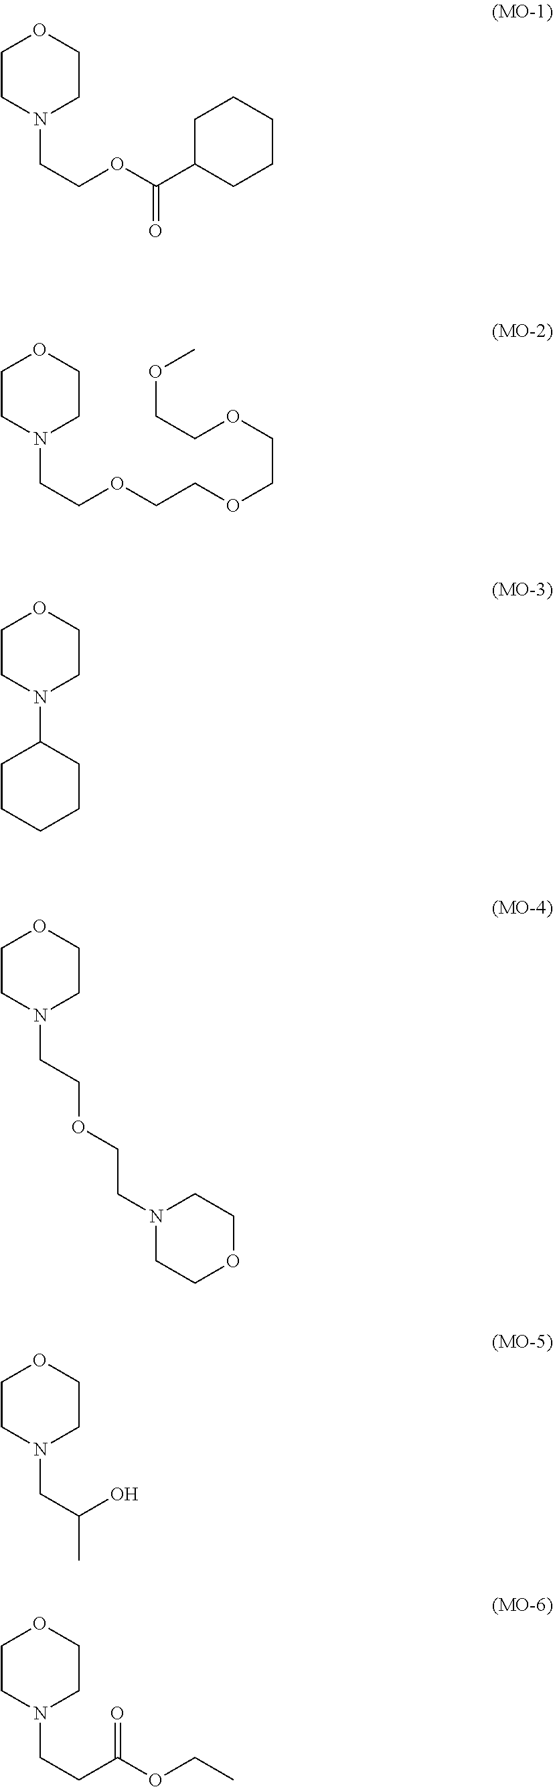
C1CN(CCOC(C2CCCCC2)=O)CCO1.C1CN(CCOCCOCCOCCOC)CCO1.C1CN(C2CCCCC2)CCO1.C1CN(CCOCCN2CCOCC2)CCO1.C1CN(CC(C)O)CCO1.C1CN(CCC(OCC)=O)CCO1
